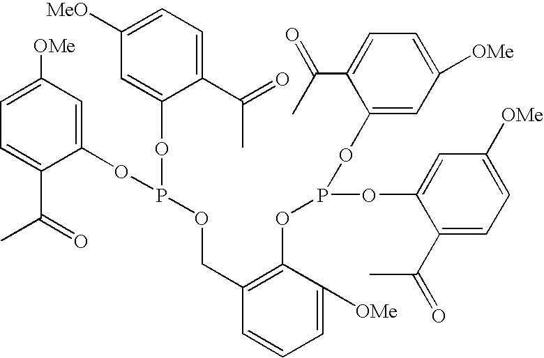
C1=C([OMe])C=C(OP(OC2=CC([MeO])=CC=C2C(=O)C)OCC2=C(OP(OC3=CC([OMe])=CC=C3C(C)=O)OC3=CC([OMe])=CC=C3C(=O)C)C([OMe])=CC=C2)C(C(=O)C)=C1
